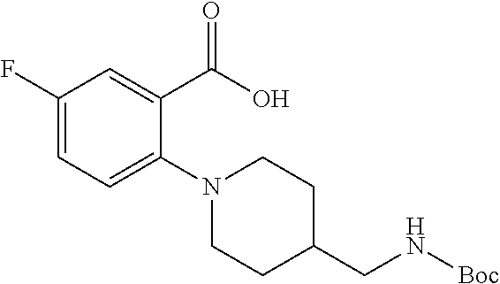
C1(F)=CC=C(N2CCC(CN[Boc])CC2)C(C(O)=O)=C1
